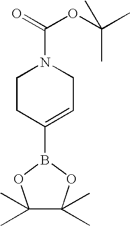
C1CC(B2OC(C)(C)C(C)(C)O2)=CCN1C(=O)OC(C)(C)C
